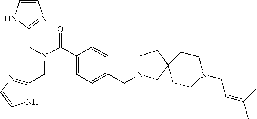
C(C1=NC=CN1)N(CC1=NC=CN1)C(C1=CC=C(CN2CCC3(C2)CCN(CC=C(C)C)CC3)C=C1)=O
